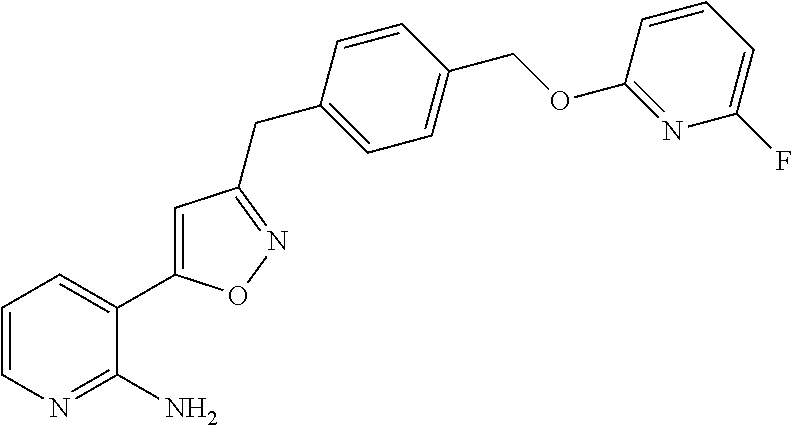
C1=CN=C(N)C(C2=CC(CC3=CC=C(COC4=NC(F)=CC=C4)C=C3)=NO2)=C1
